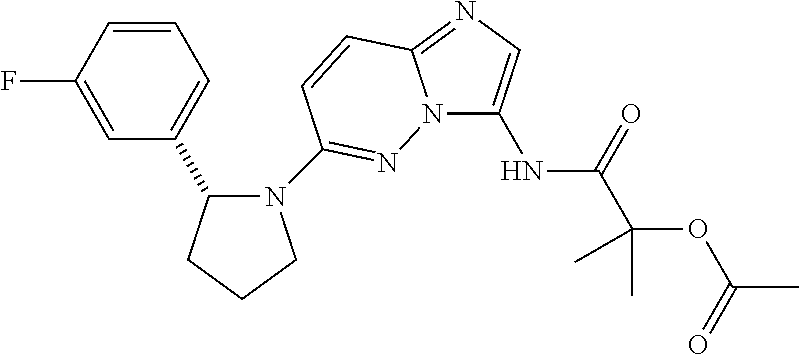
N12C(NC(C(OC(C)=O)(C)C)=O)=CN=C1C=CC(N1C(C3=CC=CC(F)=C3)CCC1)=N2
